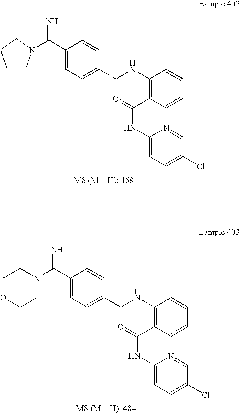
N=C(C1=CC=C(CNC2=C(C(=O)NC3=CC=C(Cl)C=N3)C=CC=C2)C=C1)N1CCCC1.N=C(N1CCOCC1)C1=CC=C(CNC2=C(C(=O)NC3=CC=C(Cl)C=N3)C=CC=C2)C=C1
